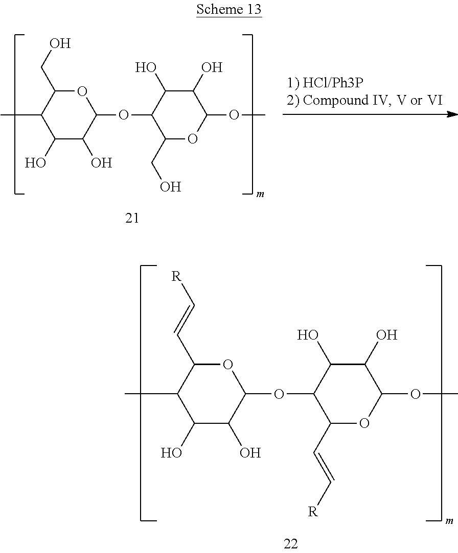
C1(O)C(O)C(OC2C(C=C[R])OC(OC)C(O)C2O)OC(C=C[R])C1C.C1(O)C(O)C(OC2C(CO)OC(OC)C(O)C2O)OC(CO)C1C
